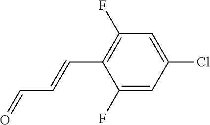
C1(F)=CC(Cl)=CC(F)=C1C=CC=O
